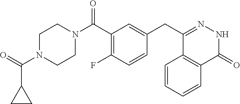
C1N(C(=O)C2CC2)CCN(C(C2=C(F)C=CC(CC3=NNC(=O)C4=C3C=CC=C4)=C2)=O)C1
